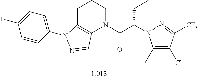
C1C2=C(N(C(C(CC)N3C(C)=C(Cl)C([CF3])=N3)=O)CC1)C=NN2C1=CC=C(F)C=C1
